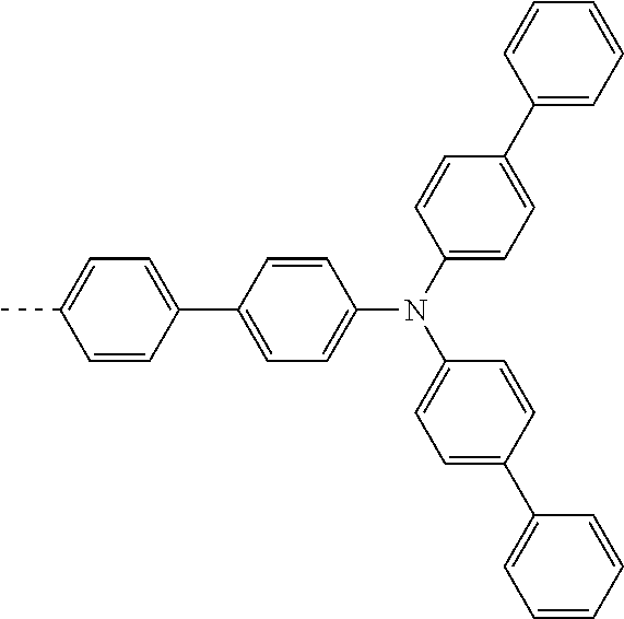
C1(N(C2=CC=C(C3=CC=CC=C3)C=C2)C2=CC=C(C3=CC=CC=C3)C=C2)=CC=C(C2=CC=C(C)C=C2)C=C1
